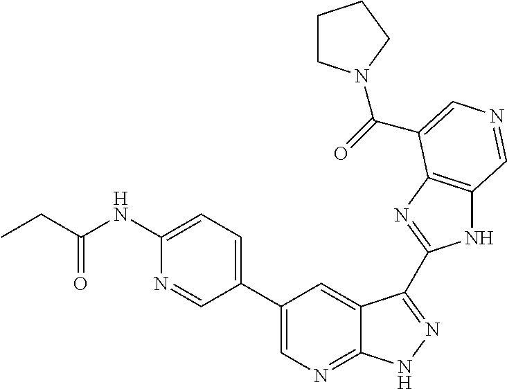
C1(C2=CN=C3C(=C2)C(C2=NC4=C(N2)C=NC=C4C(=O)N2CCCC2)=NN3)=CC=C(NC(CC)=O)N=C1
